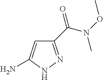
C1(C(N(OC)C)=O)=NNC(N)=C1
